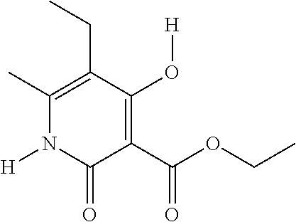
C1(C)=C(CC)C(O[H])=C(C(OCC)=O)C(=O)N1[H]
